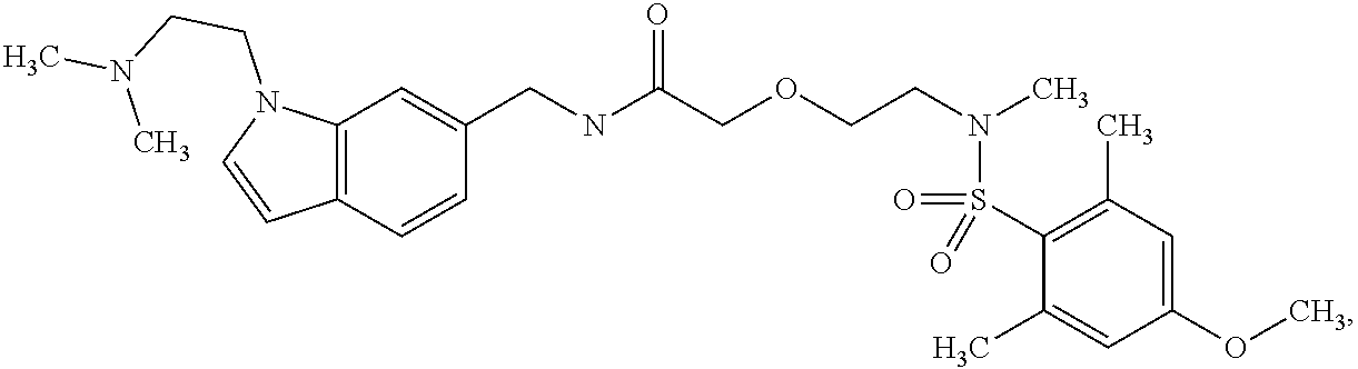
C1(CNC(COCCN(C)S(=O)(=O)C2=C(C)C=C(OC)C=C2C)=O)=CC2=C(C=C1)C=CN2CCN(C)C
